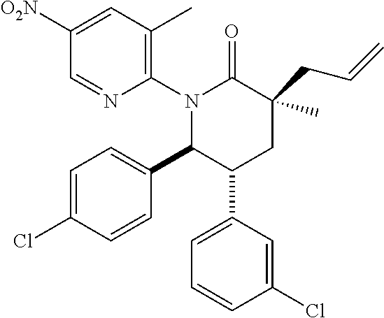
C1(N2C(C3=CC=C(Cl)C=C3)C(C3=CC=CC(Cl)=C3)CC(CC=C)(C)C2=O)=C(C)C=C([O2N])C=N1
